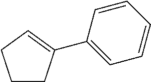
C1CC(C2=CC=CC=C2)=CC1
